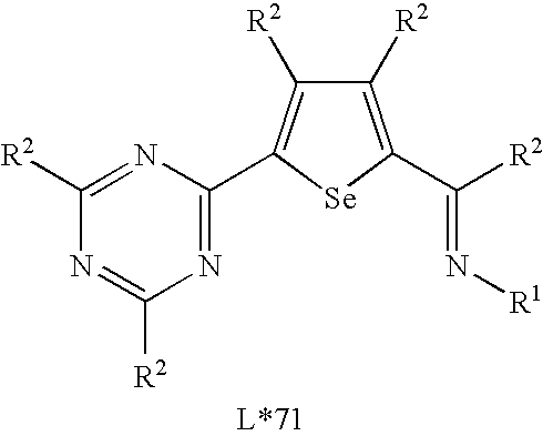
N1=C(C2=C([R2])C([R2])=C(C(=N[R1])[R2])[Se]2)N=C([R2])N=C1[R2]
